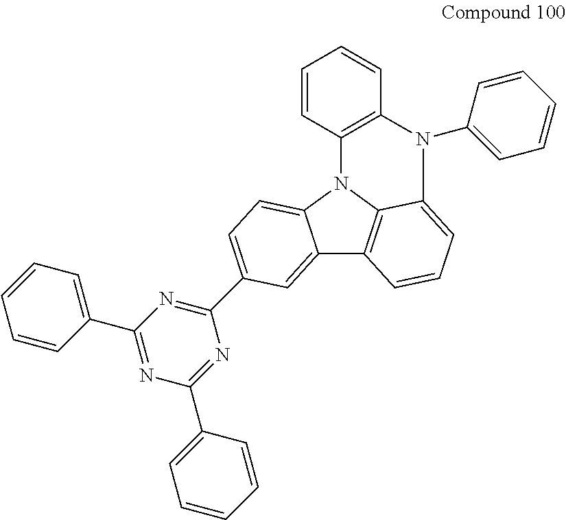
C12=CC(C3=NC(C4=CC=CC=C4)=NC(C4=CC=CC=C4)=N3)=CC=C1N1C3=C2C=CC=C3N(C2=CC=CC=C2)C2=C1C=CC=C2
